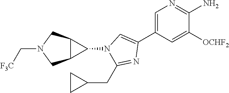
C1=C(C2=CN(C3C4C3CN(C[F3C])C4)C(CC3CC3)=N2)C=C([OCHF2])C(N)=N1
